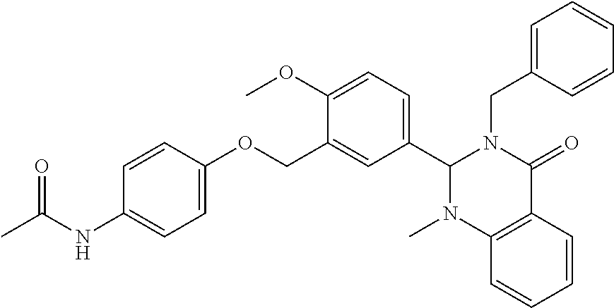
C12=C(C=CC=C1)N(C)C(C1=CC=C(OC)C(COC3=CC=C(NC(C)=O)C=C3)=C1)N(CC1=CC=CC=C1)C2=O
